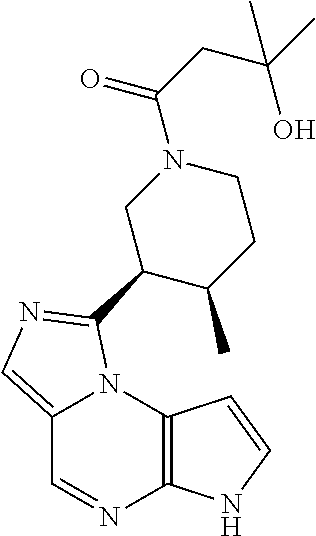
C12=CN=C(C3C(C)CCN(C(CC(C)(C)O)=O)C3)N1C1=C(N=C2)NC=C1
